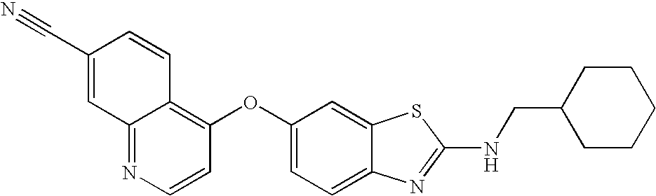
N1=C2C(=C(OC3=CC=C4C(=C3)SC(NCC3CCCCC3)=N4)C=C1)C=CC(C#N)=C2
